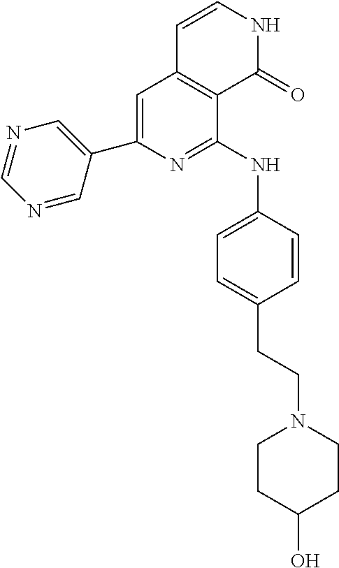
C1(C2=CC3=C(C(NC4=CC=C(CCN5CCC(O)CC5)C=C4)=N2)C(=O)NC=C3)=CN=CN=C1
